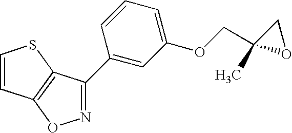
C1=CC2=C(S1)C(C1=CC(OCC3(C)OC3)=CC=C1)=NO2
